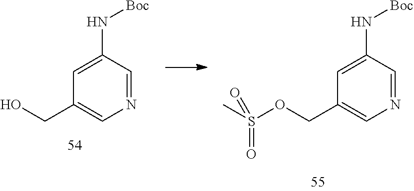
C1=C(N[Boc])C=NC=C1CO.C1=C(N[Boc])C=NC=C1COS(C)(=O)=O
